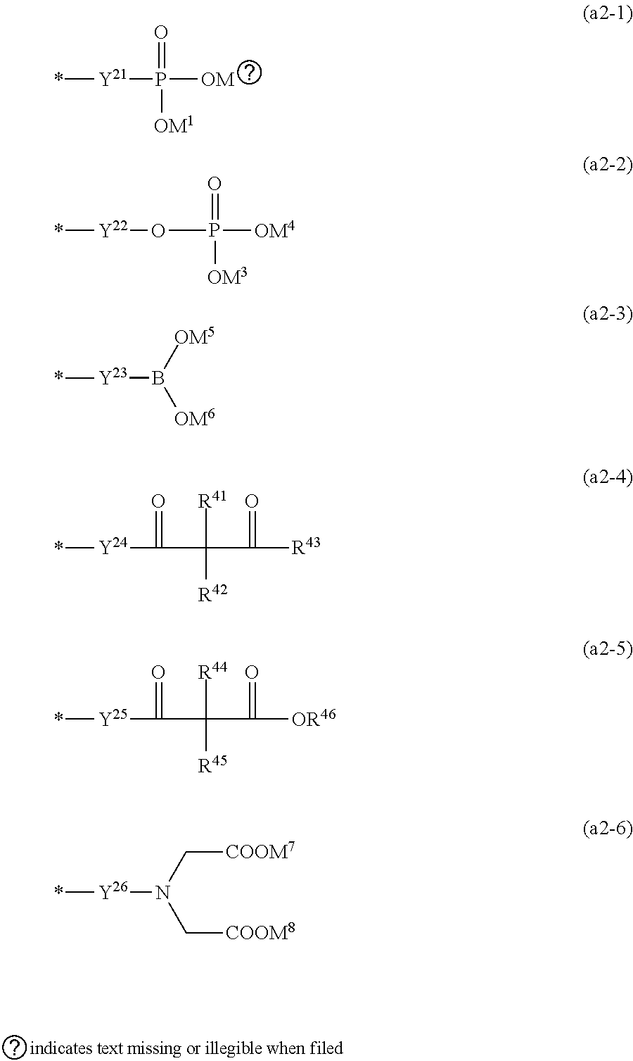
*[Y21]P([OM])(=O)[OM1].[Y22](OP([OM4])(=O)[OM3])*.[Y23](B([OM5])[OM6])*.[Y24](C(=O)C([R41])([R42])C(=O)[R43])*.[Y26](*)N(C[COOM7])C[COOM8].[Y25](C(=O)C([R44])([R45])C(=O)[OR46])*
